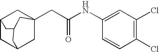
C12CC3CC(CC(NC4=CC(Cl)=C(Cl)C=C4)=O)(C1)CC(C2)C3
